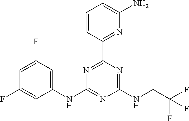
C1(NC2=CC(F)=CC(F)=C2)=NC(NCC(F)(F)F)=NC(C2=NC(N)=CC=C2)=N1
